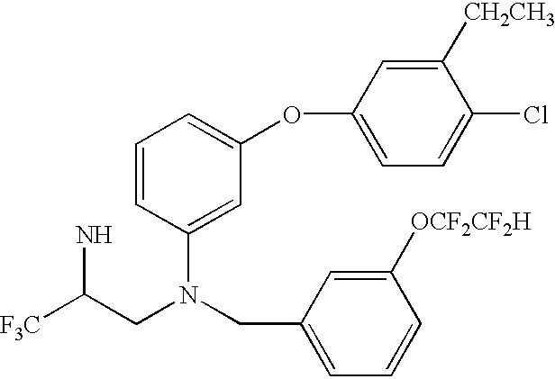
[F3C]C(CN(CC1=CC=CC([OCF2CF2H])=C1)C1=CC(OC2=CC=C(Cl)C([CH2CH3])=C2)=CC=C1)N
